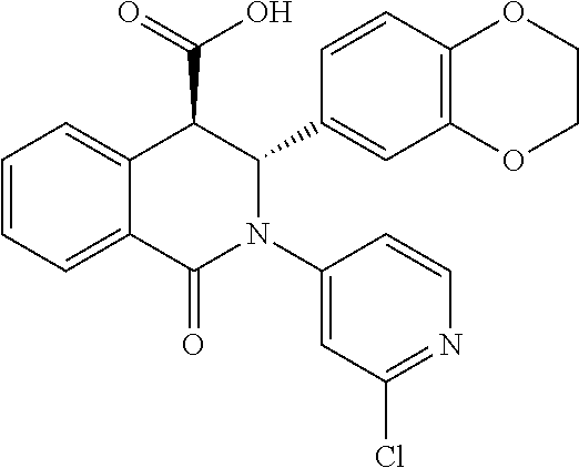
C1=CC=C2C(=C1)C(C(=O)O)C(C1=CC3=C(C=C1)OCCO3)N(C1=CC(Cl)=NC=C1)C2=O
